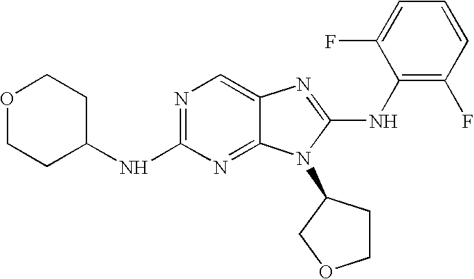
N1=C(NC2CCOCC2)N=C2C(=C1)N=C(NC1=C(F)C=CC=C1F)N2C1CCOC1
